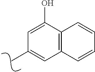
C1=C(O)C2=C(C=C1C)C=CC=C2
